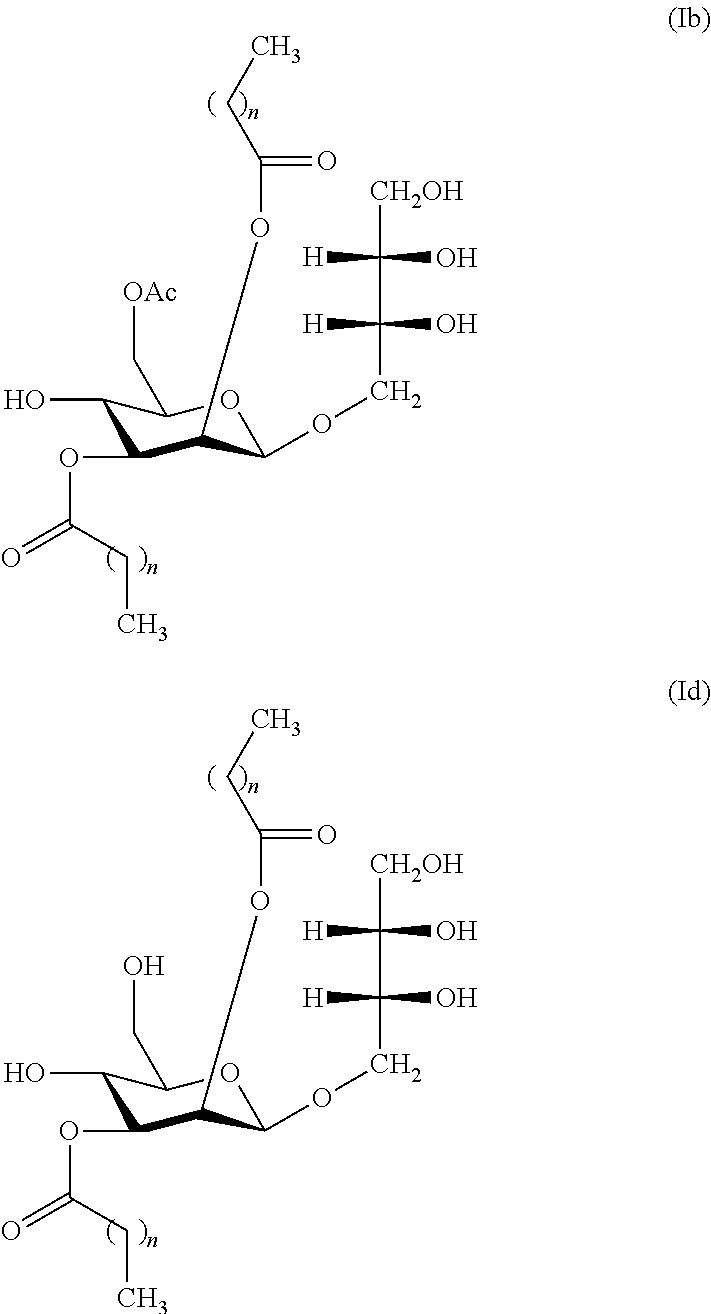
C1(O)C(OC(=O)CC)C(OC(=O)CC)C(OCC(O)([H])C(O)([H])[CH2OH])OC1C[OAc].C1(O)C(OC(=O)CC)C(OC(=O)CC)C(OCC(O)([H])C(O)([H])[CH2OH])OC1CO
